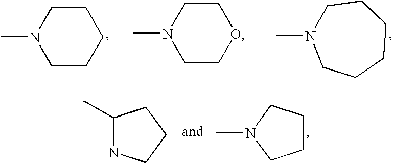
N1(C)CCCCC1.N1(C)CCOCC1.C1N(C)CCCCC1.C1(C)NCCC1.C1CCN(C)C1
